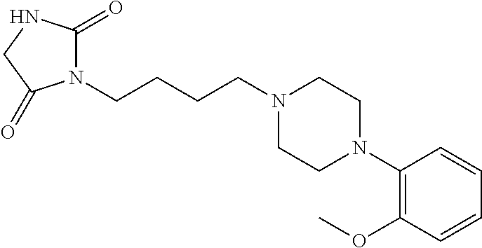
C(N1CCN(C2=C(OC)C=CC=C2)CC1)CCCN1C(=O)NCC1=O
